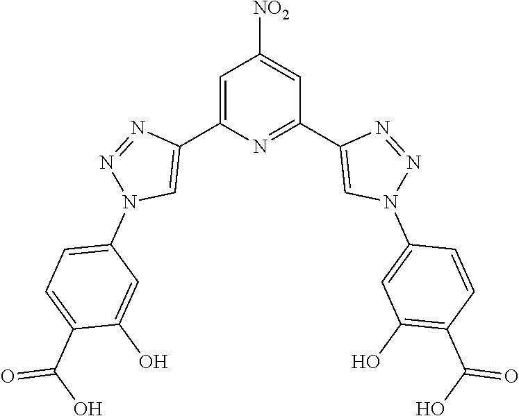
C1=C(C2=CN(C3=CC=C(C(O)=O)C(O)=C3)N=N2)N=C(C2=CN(C3=CC(O)=C(C(O)=O)C=C3)N=N2)C=C1[NO2]
